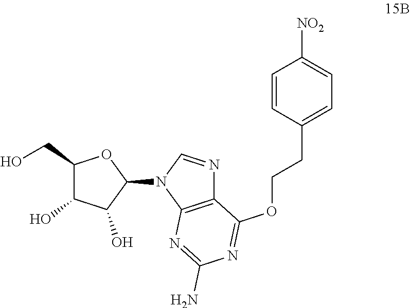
C1(CO)C(O)C(O)C(N2C3=C(N=C2)C(OCCC2=CC=C([NO2])C=C2)=NC(N)=N3)O1
